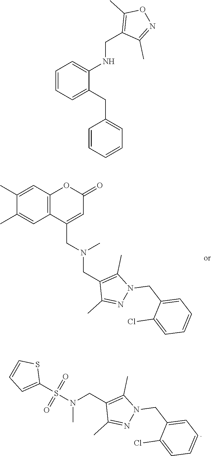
C12=C(C=C(C)C(C)=C1)OC(=O)C=C2CN(CC1=C(C)N(CC2=CC=CC=C2Cl)N=C1C)C.C(C1=C(C)N(CC2=CC=CC=C2Cl)N=C1C)N(S(C1=CC=CS1)(=O)=O)C.C1=CC=C(CC2=CC=CC=C2)C(NCC2=C(C)ON=C2C)=C1
